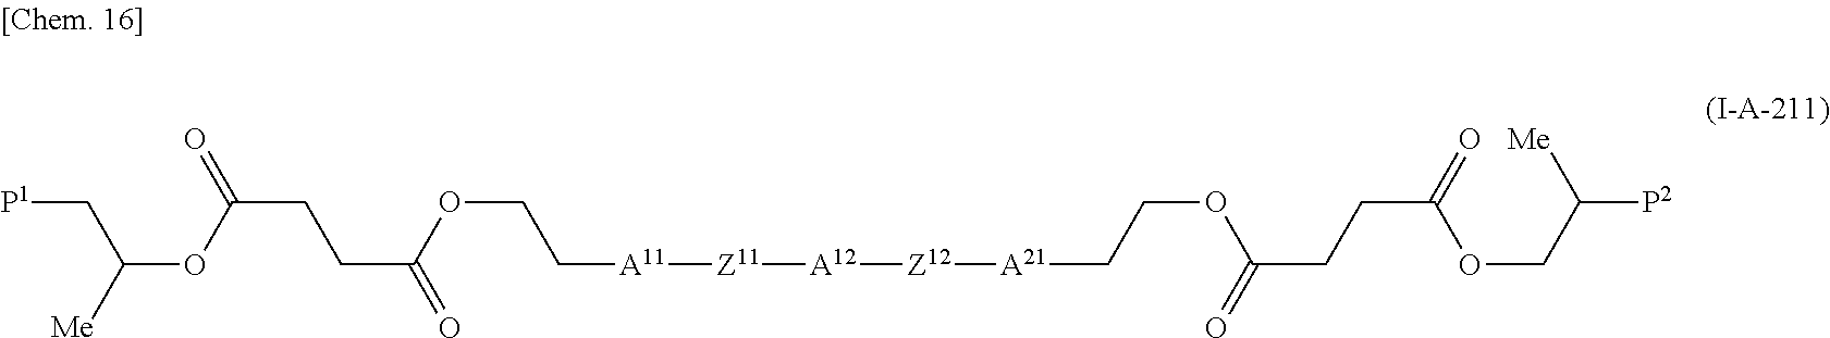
[P1]CC(OC(CCC(=O)OCC[A11][Z11][A12][Z12][A21]CCOC(CCC(=O)OCC([P2])[Me])=O)=O)[Me]
